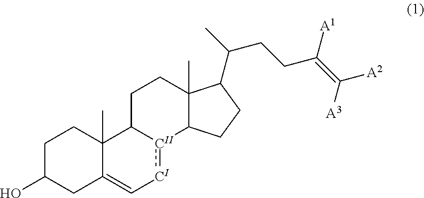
C1C(O)CC2=C[CI]:[CII]3C(C2(C)C1)CCC1(C)C3CCC1C(C)CCC(=C([A3])[A2])[A1]
